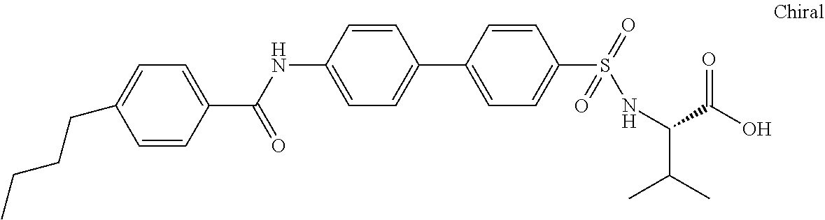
C1=C(C(NC2=CC=C(C3=CC=C(S(=O)(=O)NC(C(C)C)C(O)=O)C=C3)C=C2)=O)C=CC(CCCC)=C1
